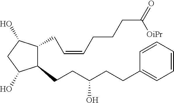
C1(CC=CCCCC(=O)[OiPr])C(O)CC(O)C1CCC(CCC1=CC=CC=C1)O
